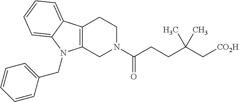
C12=C(CN(C(=O)CCC(C[CO2H])(C)C)CC1)N(CC1=CC=CC=C1)C1=CC=CC=C21
